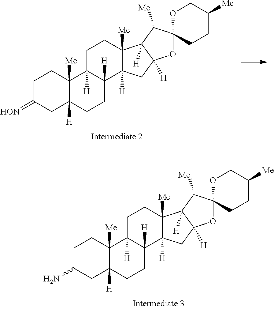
C1C(=[HON])CC2([H])C([Me])(C1)C1([H])C([H])(CC2)C2([H])C([Me])(CC1)C1([H])C([H])(C2)OC2(C1[Me])CCC([Me])CO2.C1C(N)CC2([H])C([Me])(C1)C1([H])C([H])(CC2)C2([H])C([Me])(CC1)C1([H])C([H])(C2)OC2(C1[Me])CCC([Me])CO2
